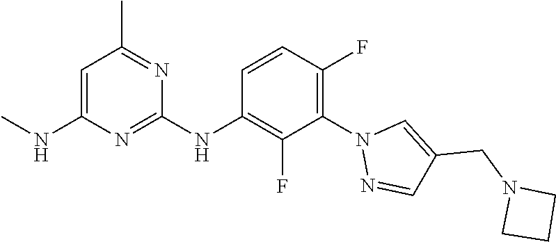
C1=C(NC)N=C(NC2=C(F)C(N3N=CC(CN4CCC4)=C3)=C(F)C=C2)N=C1C
